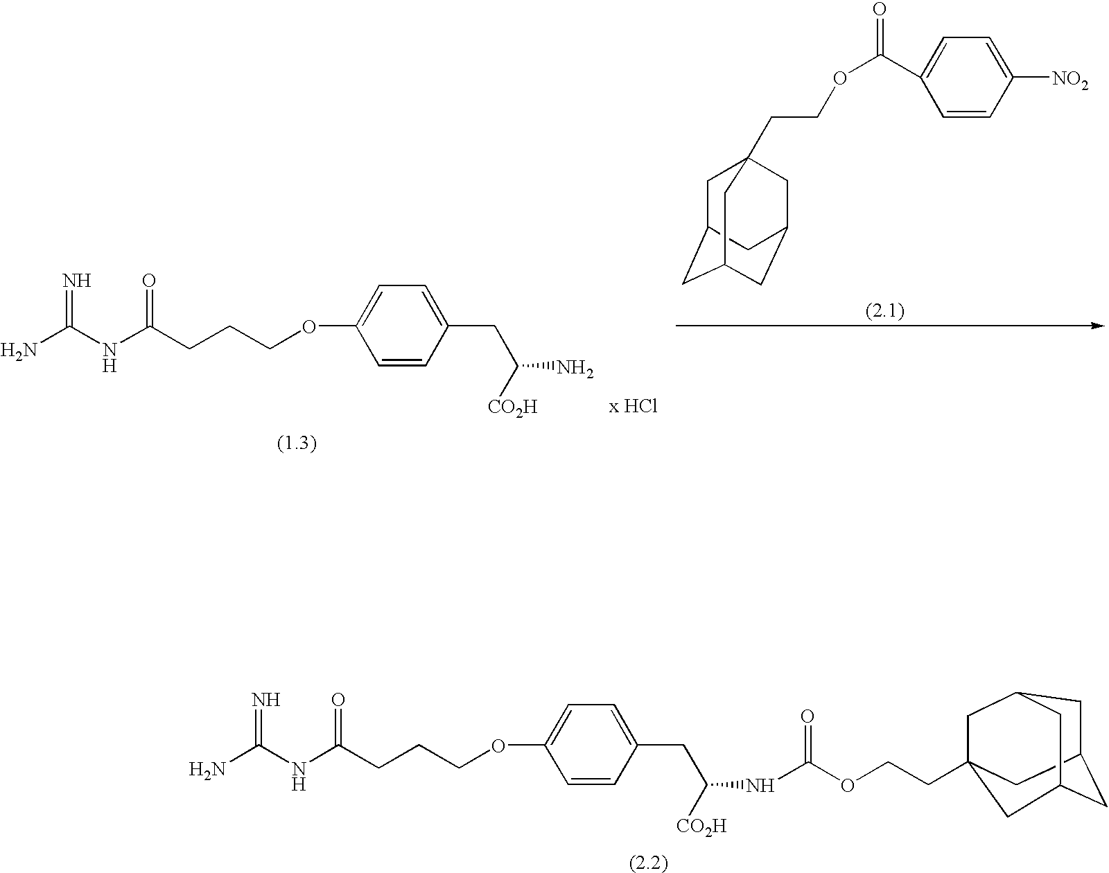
C1=CC(CC([CO2H])N)=CC=C1OCCCC(NC(N)=N)=O.C1=C(C(OCCC23CC4CC(CC(C2)C4)C3)=O)C=CC([NO2])=C1.C1=CC(CC([CO2H])NC(OCCC23CC4CC(CC(C2)C4)C3)=O)=CC=C1OCCCC(NC(N)=N)=O
